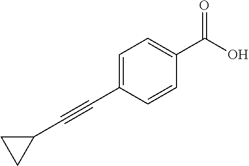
C1(C#CC2=CC=C(C(O)=O)C=C2)CC1
